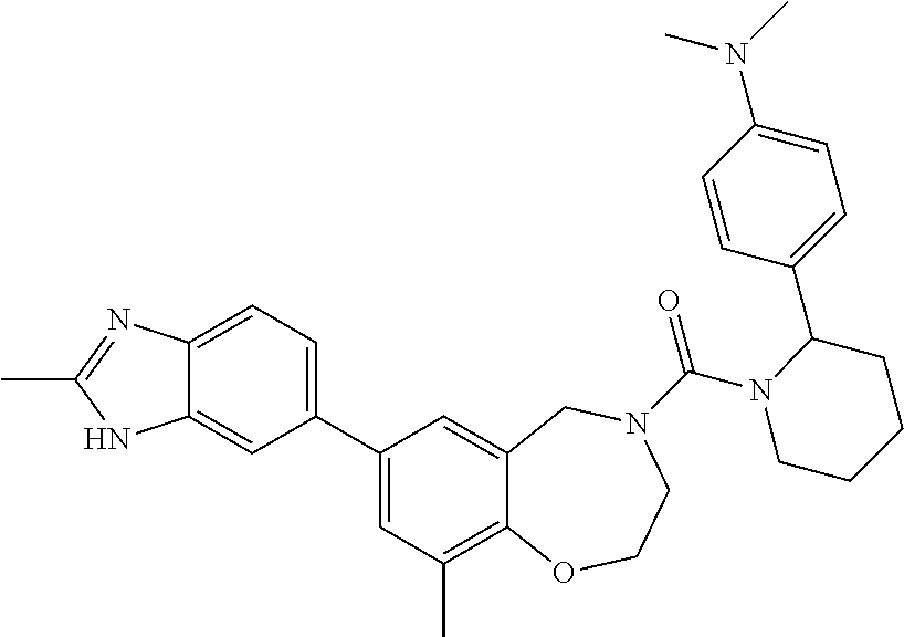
C12=CC=C(C3=CC(C)=C4C(=C3)CN(C(=O)N3CCCCC3C3=CC=C(N(C)C)C=C3)CCO4)C=C1NC(C)=N2
